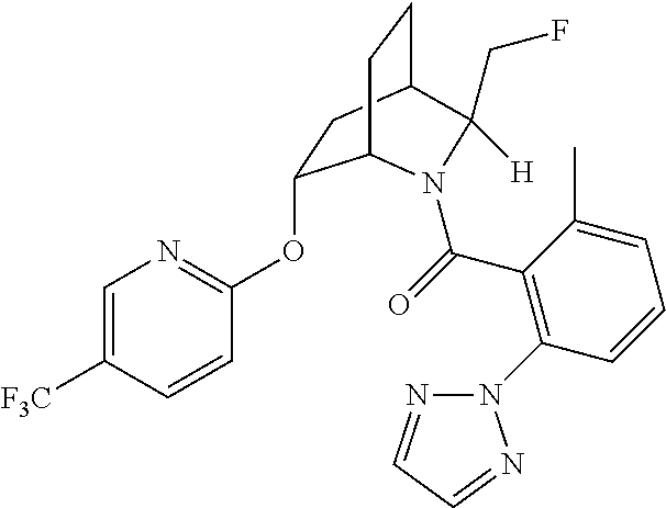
O(C1=NC=C([F3C])C=C1)C1CC2CCC1N(C(=O)C1=C(N3N=CC=N3)C=CC=C1C)C2([H])CF
